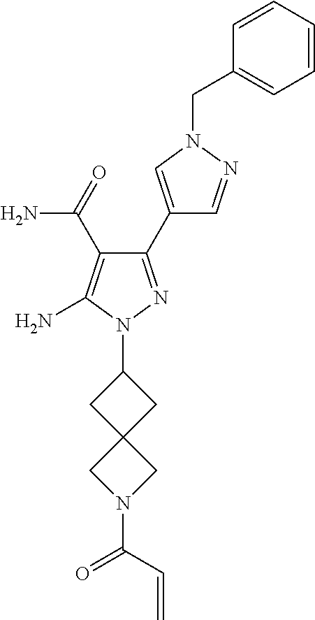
C1(C(N)=O)=C(N)N(C2CC3(C2)CN(C(C=C)=O)C3)N=C1C1=CN(CC2=CC=CC=C2)N=C1
